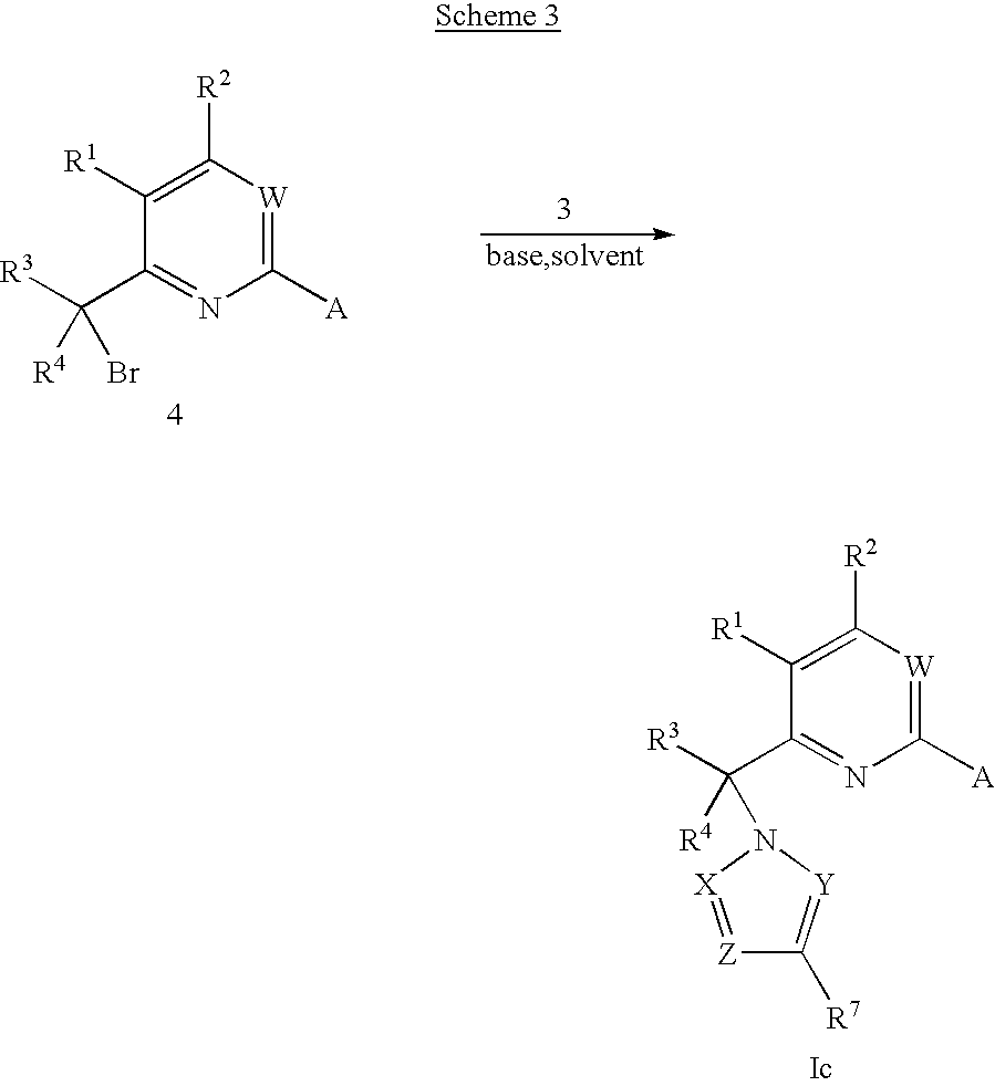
C1([R1])=C([R2])[W]=C([A])N=C1C([R3])([R4])Br.C1([R1])=C([R2])[W]=C([A])N=C1C([R3])([R4])N1[Y]=C([R7])[Z]=[X]1
